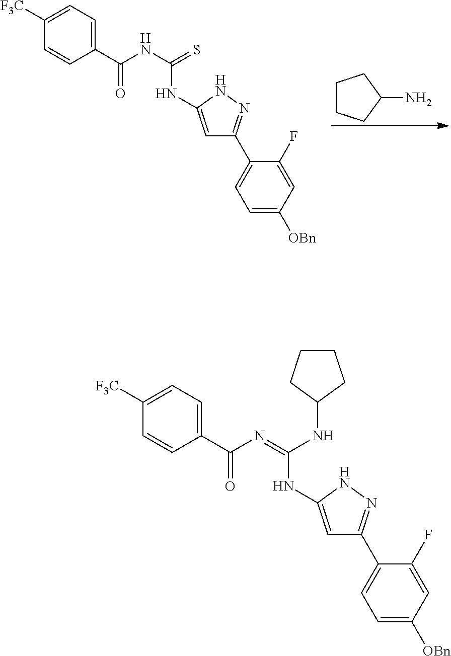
C1CCC(N)C1.C1(C(NC(=S)NC2=CC(C3=CC=C([OBn])C=C3F)=NN2)=O)=CC=C([F3C])C=C1.C1(C(N=C(NC2=CC(C3=CC=C([OBn])C=C3F)=NN2)NC2CCCC2)=O)=CC=C([F3C])C=C1
